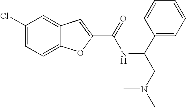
C1(C(=O)NC(C2=CC=CC=C2)CN(C)C)=CC2=CC(Cl)=CC=C2O1
